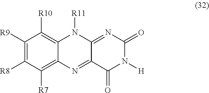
C1([R9])=C([R8])C([R7])=C2C(=C1[R10])N([R11])C1=NC(=O)N([H])C(=O)C1=N2
